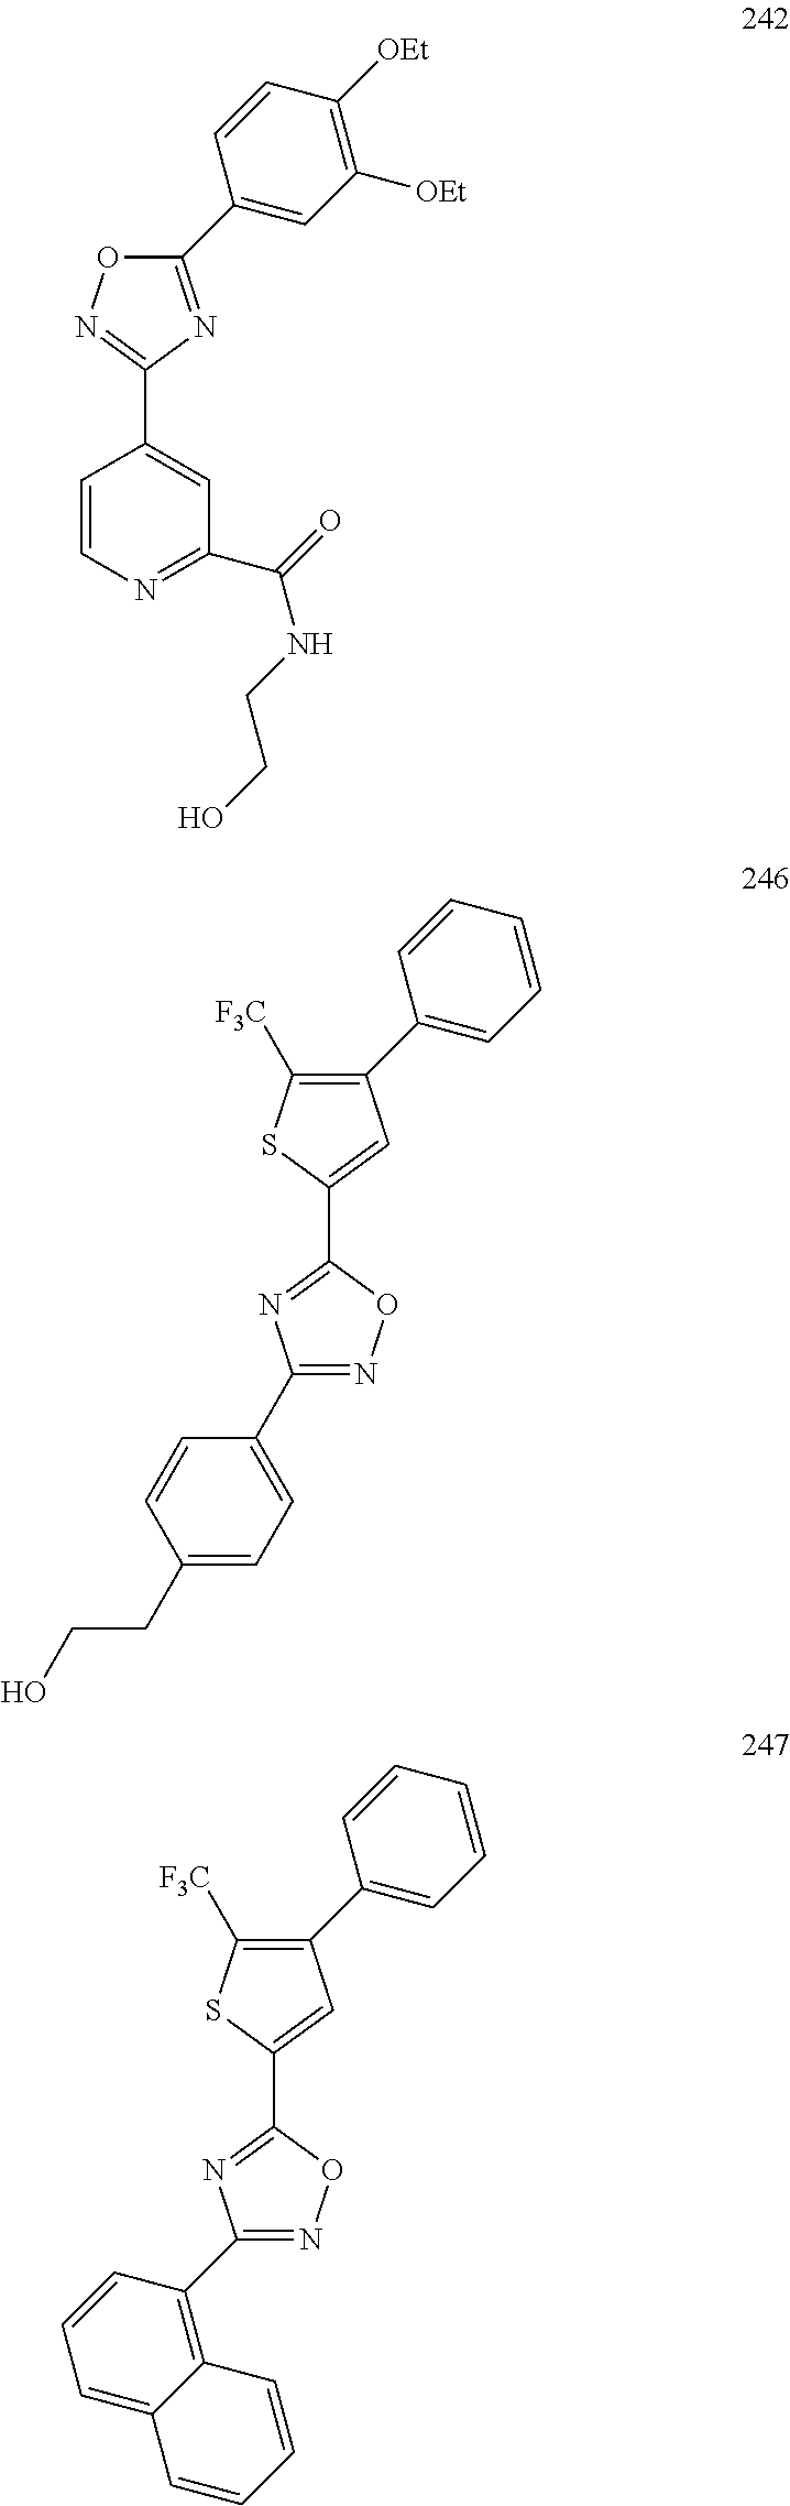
C1=C(C2=NC(C3=CC(C(NCCO)=O)=NC=C3)=NO2)C=CC([OEt])=C1[OEt].C1=C(C2=C([F3C])SC(C3=NC(C4=CC=C(CCO)C=C4)=NO3)=C2)C=CC=C1.C1=C(C2=C([F3C])SC(C3=NC(C4=C5C(=CC=C4)C=CC=C5)=NO3)=C2)C=CC=C1
